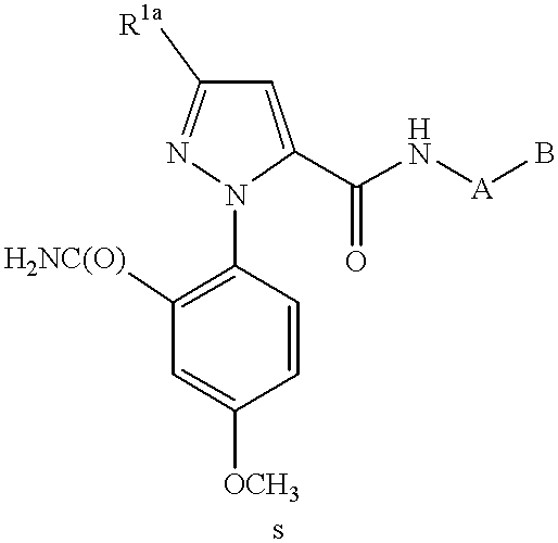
C1=CC(N2C(C(N[A]B)=O)=CC([R1a])=N2)=C([H2NC(O)])C=C1[OCH3]
